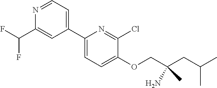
C1(C2=CC=NC(C(F)F)=C2)=CC=C(OCC(CC(C)C)(C)N)C(Cl)=N1
